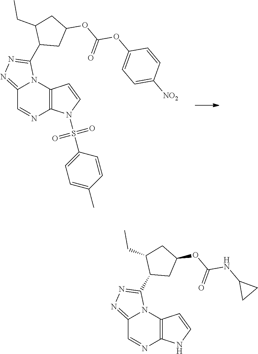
C12=NN=C(C3CC(OC(OC4=CC=C([NO2])C=C4)=O)CC3CC)N1C1=C(N=C2)N(S(C2=CC=C(C)C=C2)(=O)=O)C=C1.C12=NN=C(C3CC(OC(NC4CC4)=O)CC3CC)N1C1=C(N=C2)NC=C1
